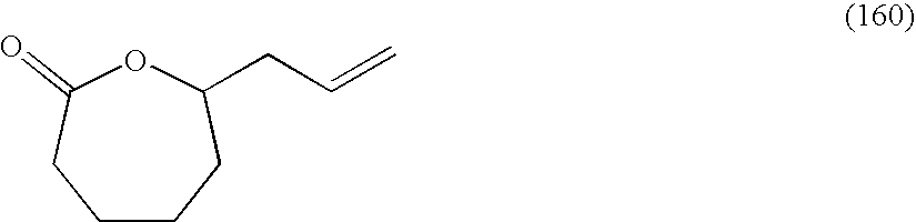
C1CCC(CC=C)OC(=O)C1
